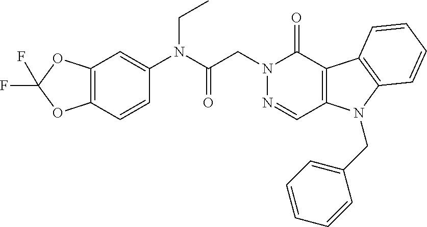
C12=C(OC(F)(F)O1)C=C(N(CC)C(=O)CN1N=CC3=C(C1=O)C1=C(N3CC3=CC=CC=C3)C=CC=C1)C=C2
